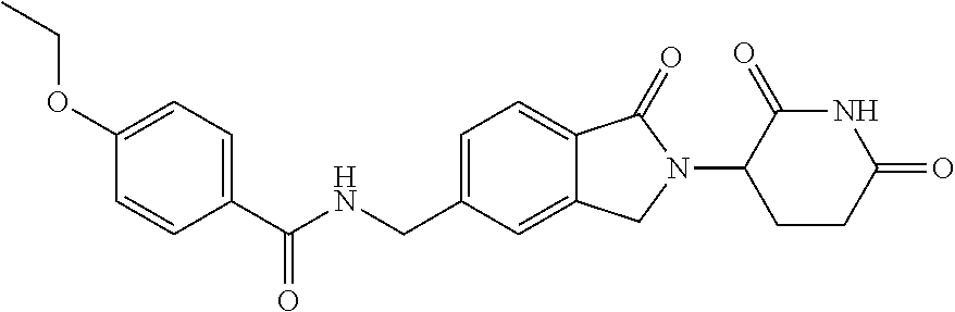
C1(C(NCC2=CC=C3C(=C2)CN(C2CCC(=O)NC2=O)C3=O)=O)=CC=C(OCC)C=C1
